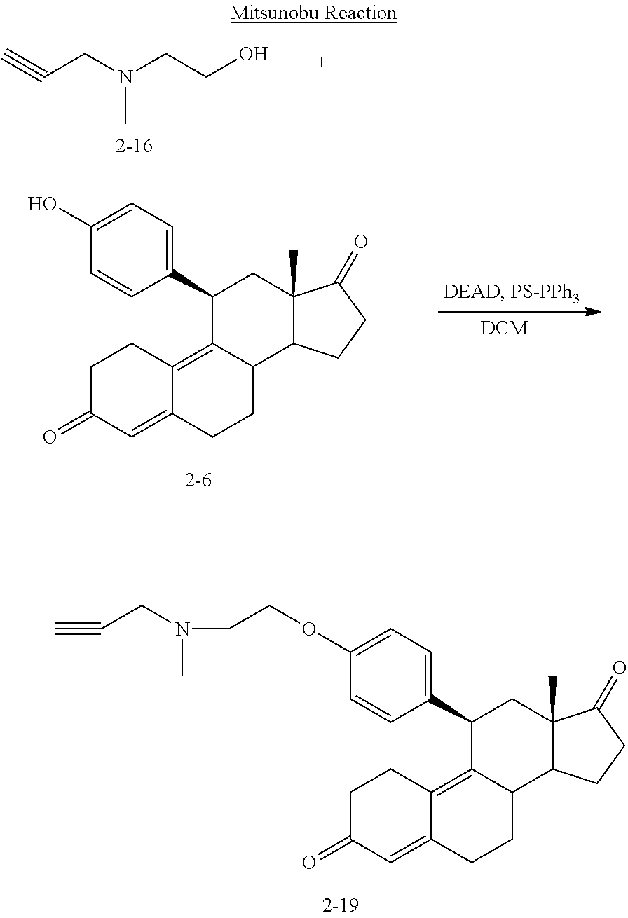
C#CCN(CCO)C.C1C(=O)C=C2C(=C3C(CC2)C2C(C)(CC3C3=CC=C(O)C=C3)C(=O)CC2)C1.C1C(=O)C=C2C(=C3C(CC2)C2C(C)(CC3C3=CC=C(OCCN(CC#C)C)C=C3)C(=O)CC2)C1
